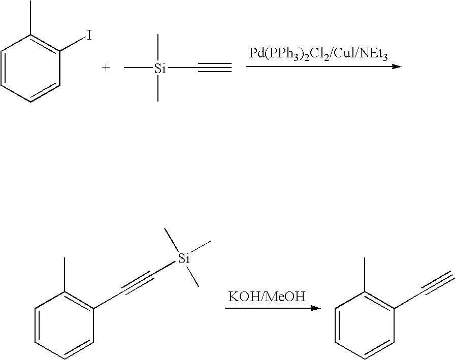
C1=CC=CC(I)=C1C.C[Si](C)(C)C#C.C1=CC=CC(C#C[Si](C)(C)C)=C1C.C1=CC=CC(C#C)=C1C
